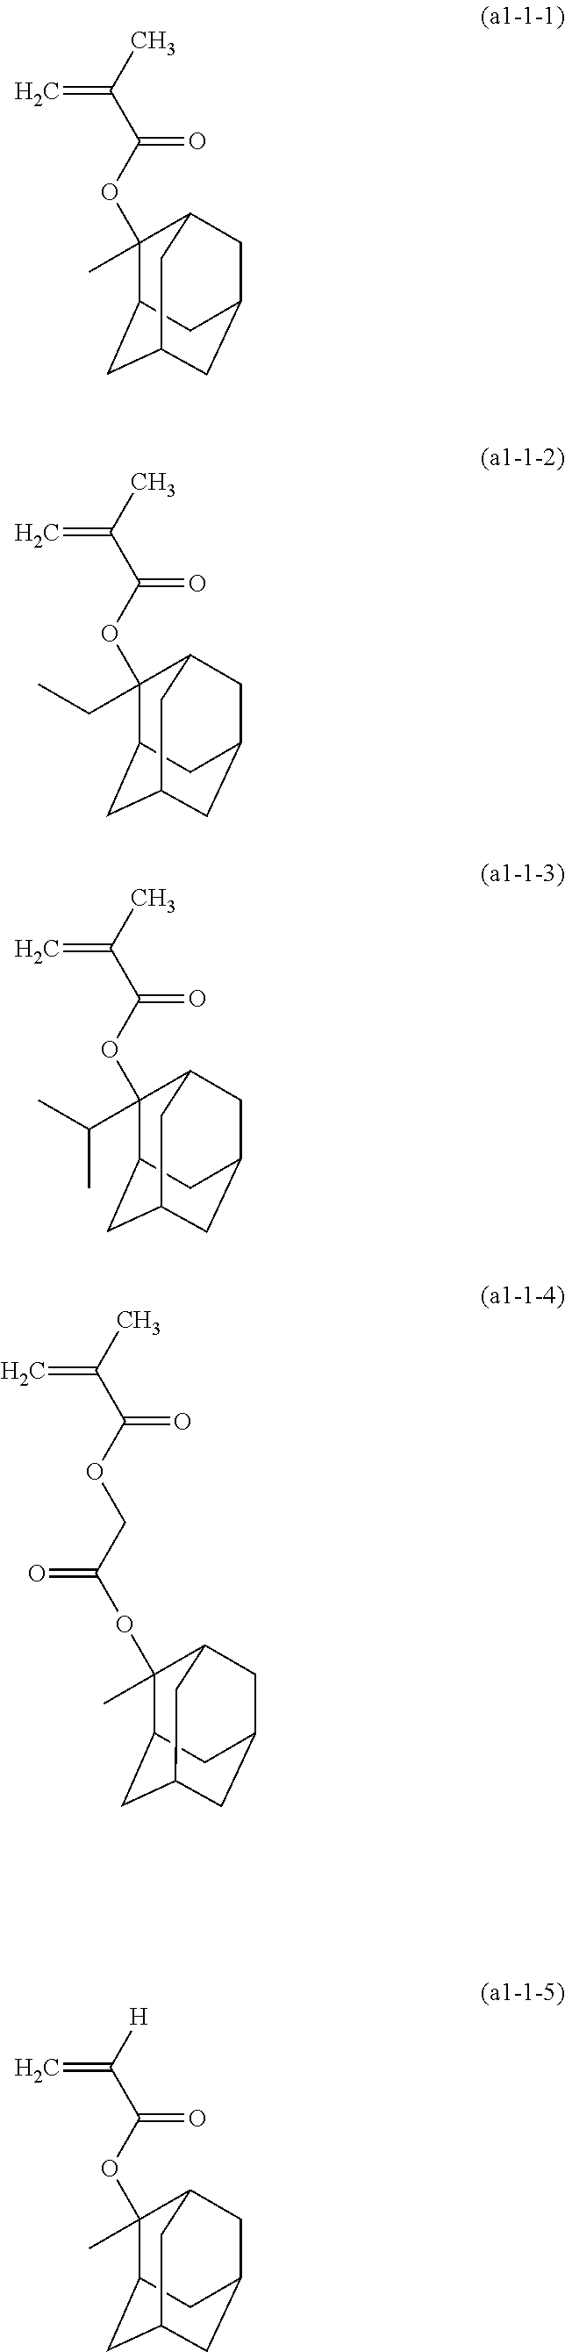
C1(OC(C(C)=C)=O)(C)C2CC3CC(CC1C3)C2.C1(OC(C(C)=C)=O)(CC)C2CC3CC(CC1C3)C2.C1(OC(C(C)=C)=O)(C(C)C)C2CC3CC(CC1C3)C2.C12CC3CC(CC(C3)C1(OC(COC(C(C)=C)=O)=O)C)C2.C1(OC(C([H])=C)=O)(C)C2CC3CC(CC1C3)C2
